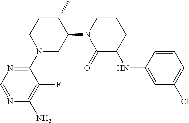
C1(N2CC(N3C(=O)C(NC4=CC(Cl)=CC=C4)CCC3)C(C)CC2)=NC=NC(N)=C1F
